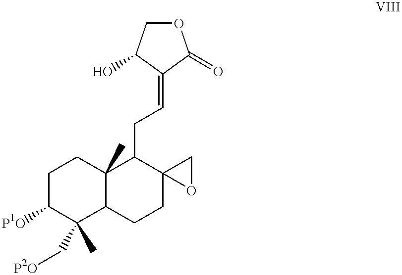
C1C([P1O])C(C[P2O])(C)C2C(C)(C1)C(CC=C1C(O)COC1=O)C1(CC2)OC1
